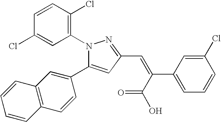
C1=CC(Cl)=C(N2C(C3=CC4=C(C=C3)C=CC=C4)=CC(C=C(C(O)=O)C3=CC=CC(Cl)=C3)=N2)C=C1Cl
